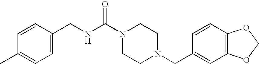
C1=CC(CNC(=O)N2CCN(CC3=CC4=C(C=C3)OCO4)CC2)=CC=C1C
